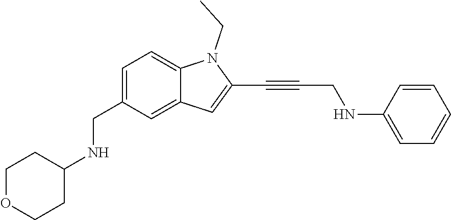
N1(CC)C2=CC=C(CNC3CCOCC3)C=C2C=C1C#CCNC1=CC=CC=C1
